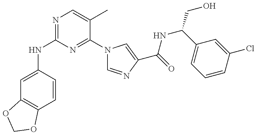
C1(NC2=NC=C(C)C(N3C=NC(C(NC(C4=CC=CC(Cl)=C4)CO)=O)=C3)=N2)=CC2=C(C=C1)OCO2
